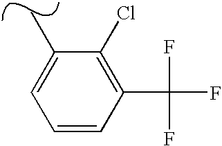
C1=CC(C(F)(F)F)=C(Cl)C(C)=C1
